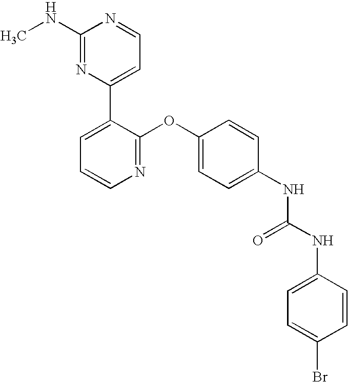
C1(NC)=NC(C2=CC=CN=C2OC2=CC=C(NC(NC3=CC=C(Br)C=C3)=O)C=C2)=CC=N1
